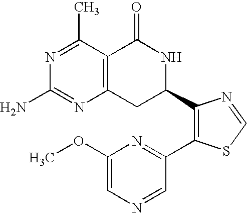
N1=C(C)C2=C(N=C1N)CC(C1=C(C3=NC(OC)=CN=C3)SC=N1)NC2=O
